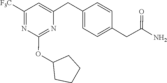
C1=CC(CC(=O)N)=CC=C1CC1=CC([F3C])=NC(OC2CCCC2)=N1
